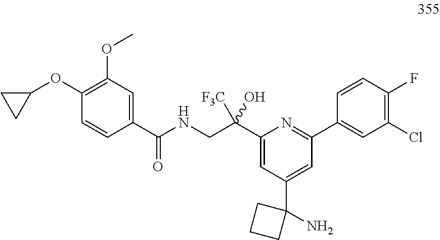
C1(OC2CC2)=C(OC)C=C(C(=O)NCC([F3C])(O)C2=CC(C3(N)CCC3)=CC(C3=CC(Cl)=C(F)C=C3)=N2)C=C1
